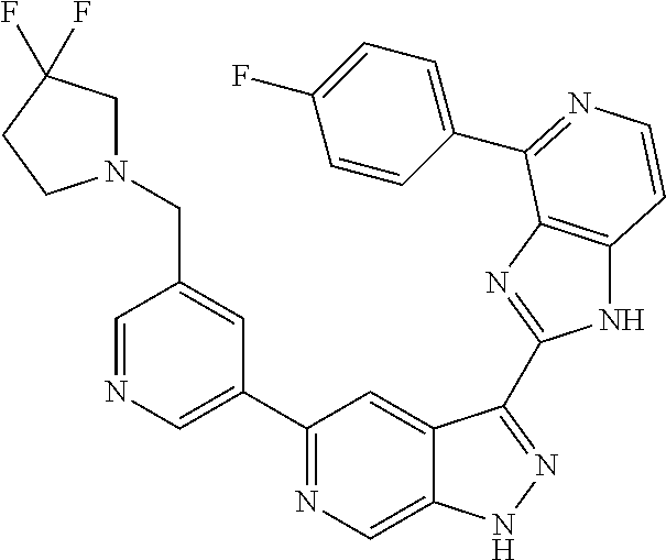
C1=NC=C(C2=NC=C3C(=C2)C(C2=NC4=C(N2)C=CN=C4C2=CC=C(F)C=C2)=NN3)C=C1CN1CC(F)(F)CC1
